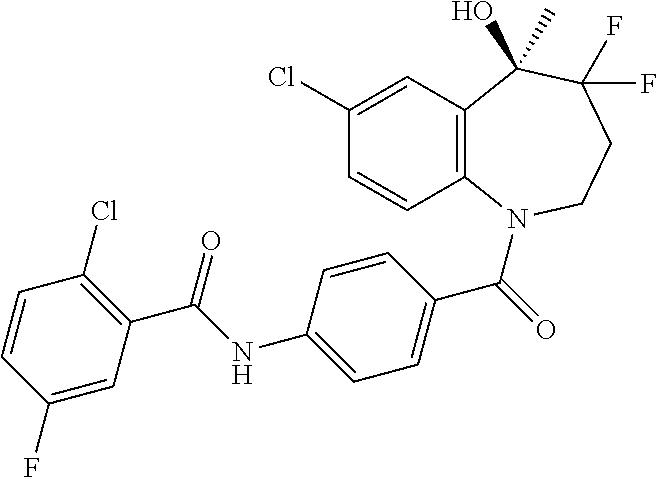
C1(Cl)=CC2=C(C=C1)N(C(=O)C1=CC=C(NC(C3=C(Cl)C=CC(F)=C3)=O)C=C1)CCC(F)(F)C2(O)C
